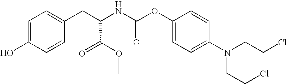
C1=C(O)C=CC(CC(NC(OC2=CC=C(N(CCCl)CCCl)C=C2)=O)C(=O)OC)=C1
